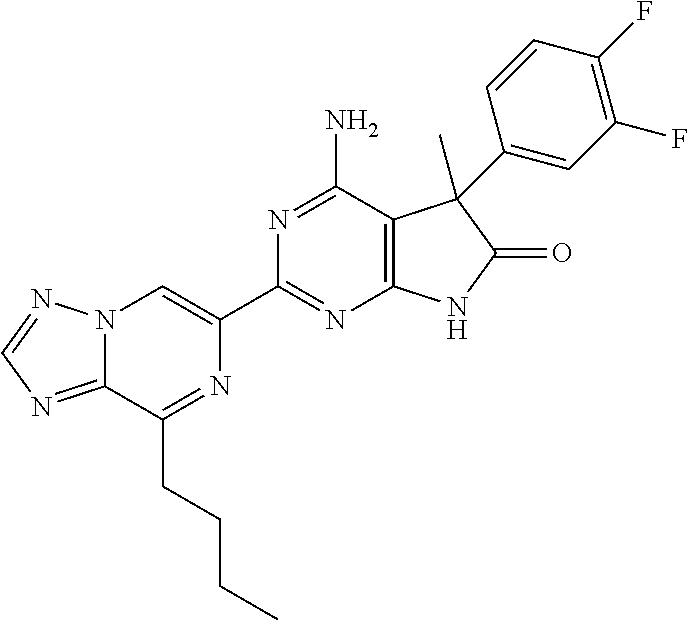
C12=NC=NN1C=C(C1=NC3=C(C(N)=N1)C(C)(C1=CC(F)=C(F)C=C1)C(=O)N3)N=C2CCCC
